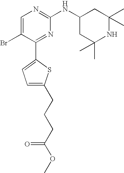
C1=C(Br)C(C2=CC=C(CCCC(OC)=O)S2)=NC(NC2CC(C)(C)NC(C)(C)C2)=N1
